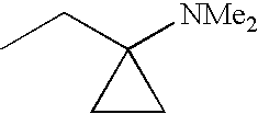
C1CC1([NMe2])CC
